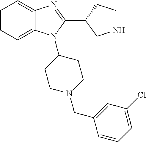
C1=CC=C2C(=C1)N=C(C1CNCC1)N2C1CCN(CC2=CC(Cl)=CC=C2)CC1
